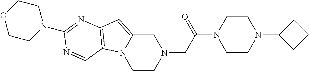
C1C2=CC3=C(N2CCN1CC(N1CCN(C2CCC2)CC1)=O)C=NC(N1CCOCC1)=N3
